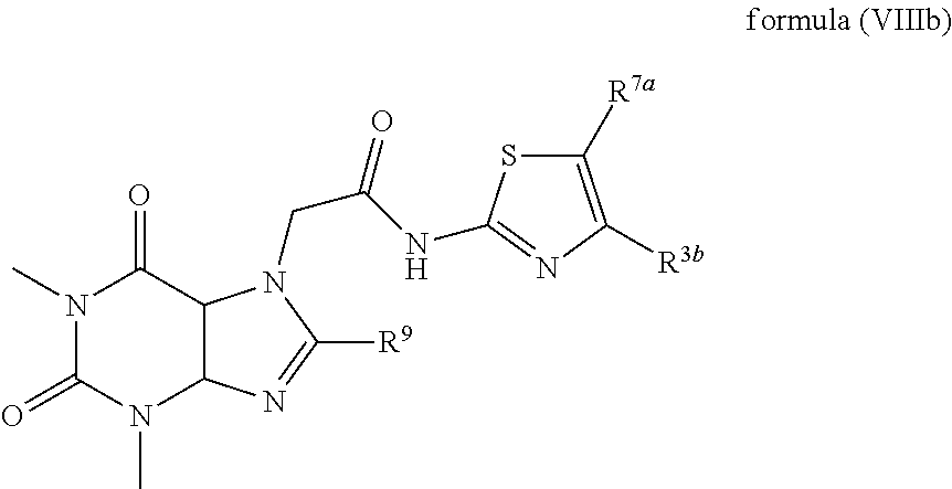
N1(C)C(=O)N(C)C2C(C1=O)N(CC(=O)NC1=NC([R3b])=C([R7a])S1)C([R9])=N2
